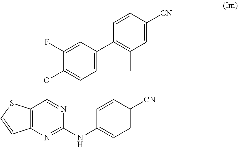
C12=C(N=C(NC3=CC=C([CN])C=C3)N=C1OC1=CC=C(C3=C(C)C=C([CN])C=C3)C=C1F)C=CS2
